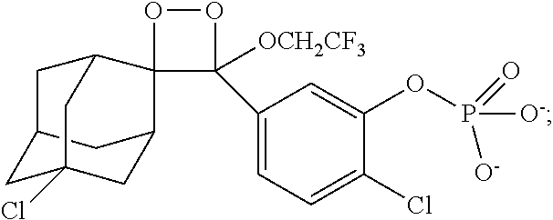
C12CC3(Cl)CC(C1)C1(C(C2)C3)C([OCH2CF3])(C2=CC=C(Cl)C(OP([O-])([O-])=O)=C2)OO1
